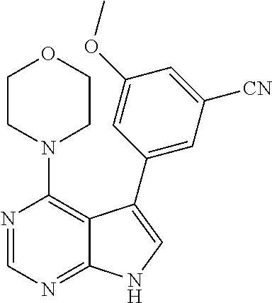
C12=NC=NC(N3CCOCC3)=C1C(C1=CC([CN])=CC(OC)=C1)=CN2
